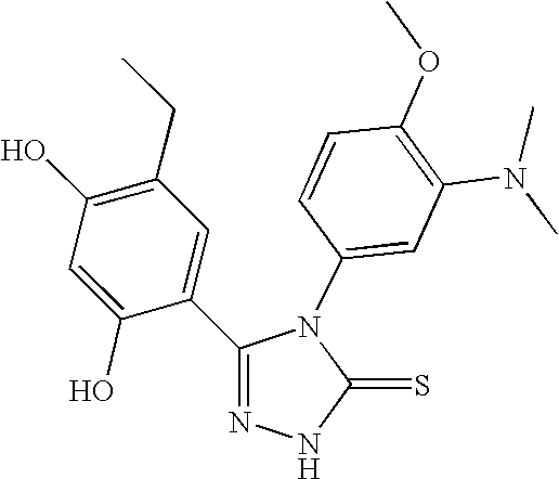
C1(O)=C(CC)C=C(C2=NNC(=S)N2C2=CC(N(C)C)=C(OC)C=C2)C(O)=C1
